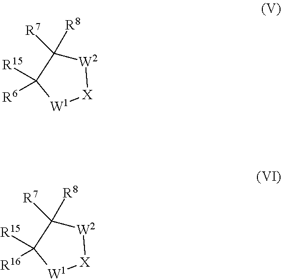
[W2]1C([R7])([R8])C([R15])([R6])[W1][X]1.[W2]1C([R7])([R8])C([R15])([R16])[W1][X]1
